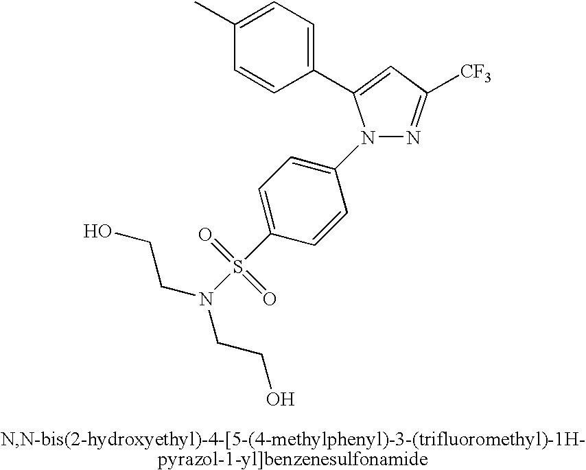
C1=C(S(N(CCO)CCO)(=O)=O)C=CC(N2N=C([CF3])C=C2C2=CC=C(C)C=C2)=C1
